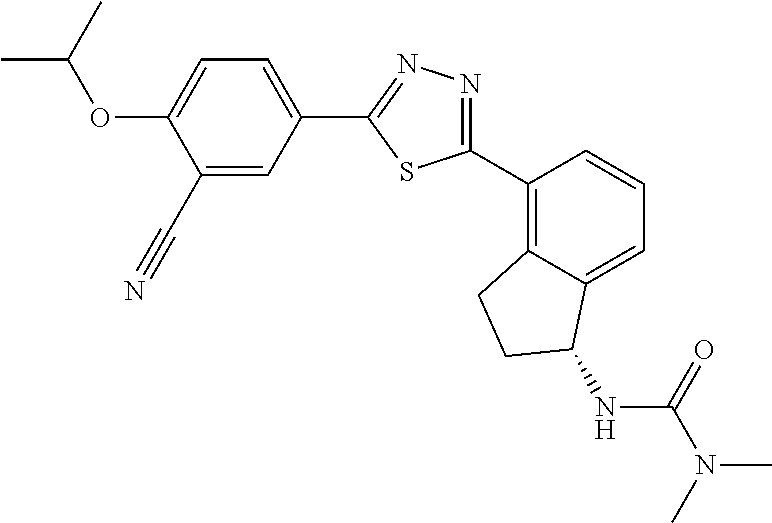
C1(C#N)=CC(C2=NN=C(C3=C4C(=CC=C3)C(NC(N(C)C)=O)CC4)S2)=CC=C1OC(C)C
